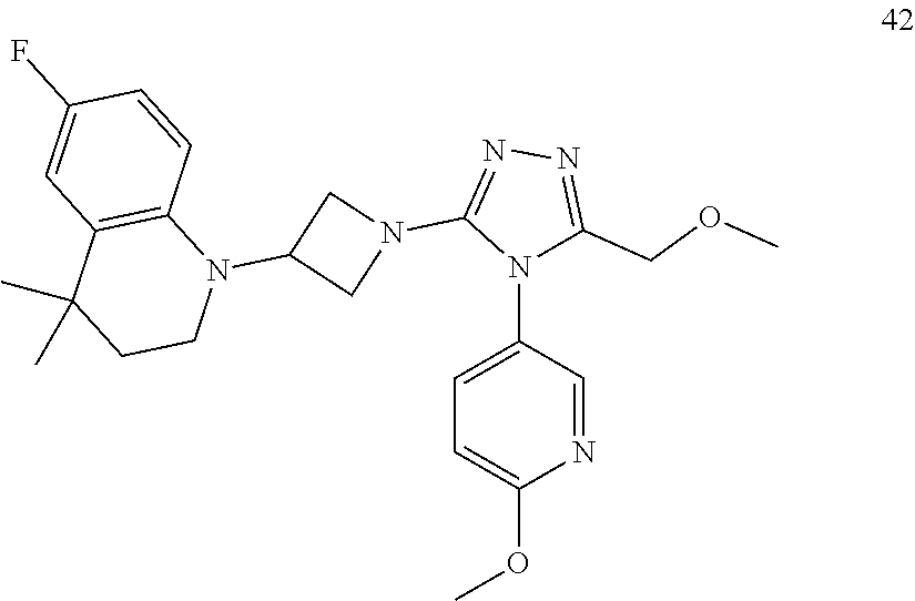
C1=C(N2C(COC)=NN=C2N2CC(N3C4=C(C(C)(C)CC3)C=C(F)C=C4)C2)C=NC(OC)=C1
